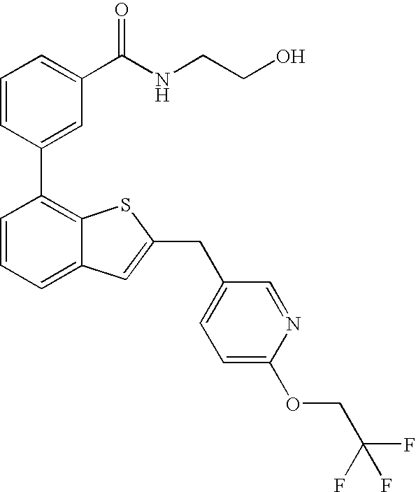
C1=CC(C2=C3C(=CC=C2)C=C(CC2=CC=C(OCC(F)(F)F)N=C2)S3)=CC(C(NCCO)=O)=C1
